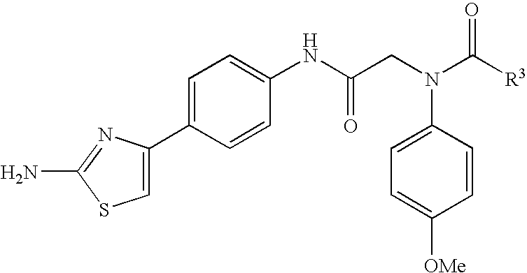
NC1=NC(C2=CC=C(NC(CN(C3=CC=C([OMe])C=C3)C([R3])=O)=O)C=C2)=CS1
